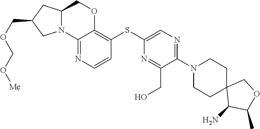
C12=NC=CC(SC3=CN=C(N4CCC5(CC4)C(N)C(C)OC5)C(CO)=N3)=C1OCC1N2CC(COCO[Me])C1
